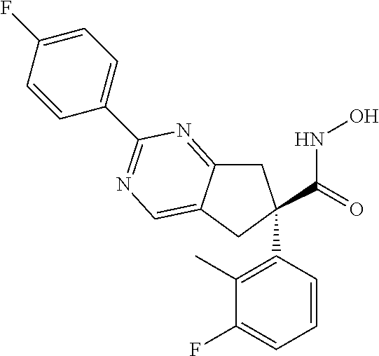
C12=CN=C(C3=CC=C(F)C=C3)N=C1CC(C(NO)=O)(C1=C(C)C(F)=CC=C1)C2
